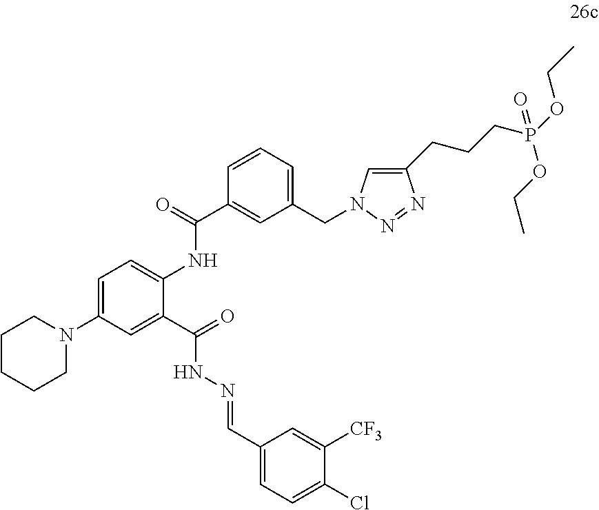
C1=C(N2CCCCC2)C=C(C(=O)NN=CC2=CC=C(Cl)C([CF3])=C2)C(NC(C2=CC(CN3C=C(CCCP(OCC)(OCC)=O)N=N3)=CC=C2)=O)=C1
